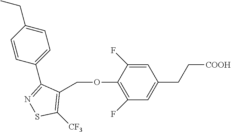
O(CC1=C([CF3])SN=C1C1=CC=C(CC)C=C1)C1=C(F)C=C(CC[COOH])C=C1F
